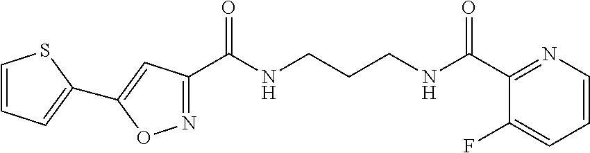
C1(C(NCCCNC(=O)C2=NC=CC=C2F)=O)=NOC(C2=CC=CS2)=C1
